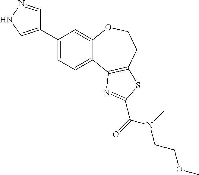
C1(C2=CNN=C2)=CC=C2C(=C1)OCCC1=C2N=C(C(=O)N(CCOC)C)S1
